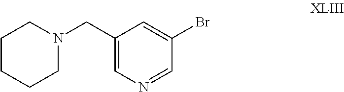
C1(Br)=CC(CN2CCCCC2)=CN=C1
